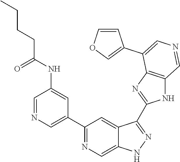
C1(C2=CN=CC(NC(CCCC)=O)=C2)=NC=C2C(=C1)C(C1=NC3=C(N1)C=NC=C3C1=COC=C1)=NN2
